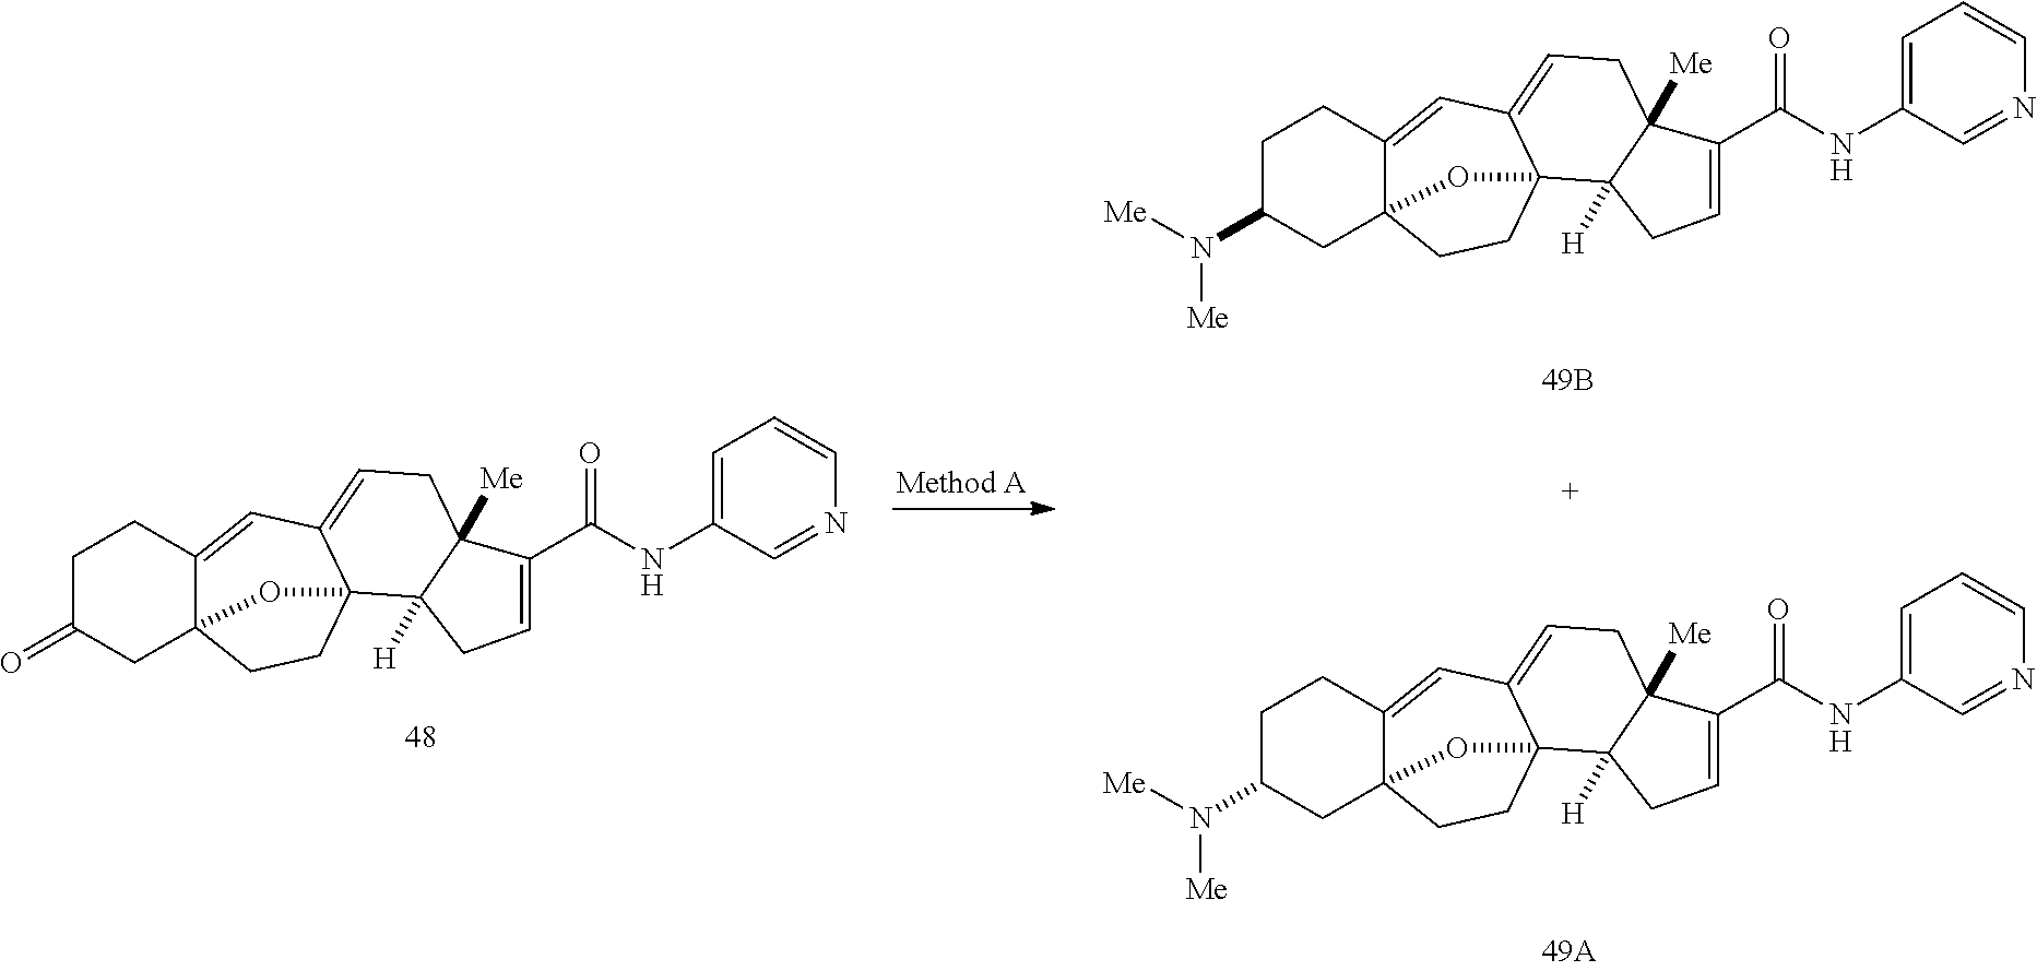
C1C(=O)CC23C(=CC4=CCC5([Me])C([H])(C4(CC2)O3)CC=C5C(NC2=CC=CN=C2)=O)C1.C1C(N([Me])[Me])CC23C(=CC4=CCC5([Me])C([H])(C4(CC2)O3)CC=C5C(NC2=CC=CN=C2)=O)C1.C1C(N([Me])[Me])CC23C(=CC4=CCC5([Me])C([H])(C4(CC2)O3)CC=C5C(NC2=CC=CN=C2)=O)C1
